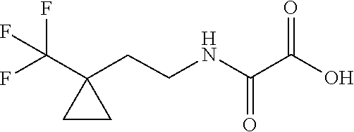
C1(CCNC(C(O)=O)=O)(C(F)(F)F)CC1
